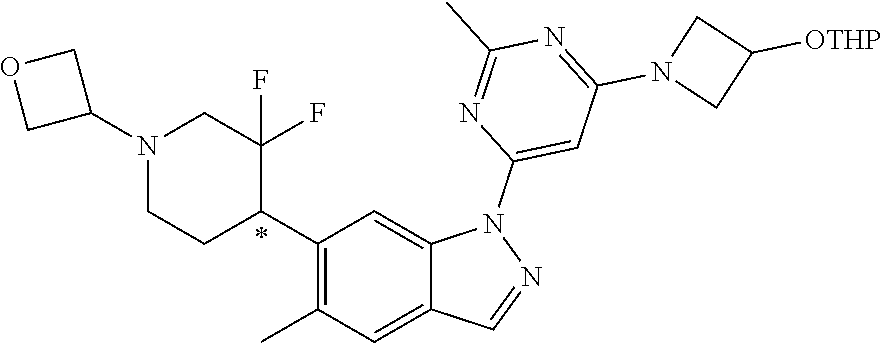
C1(C2C(F)(F)CN(C3COC3)CC2)=C(C)C=C2C(=C1)N(C1=CC(N3CC([OTHP])C3)=NC(C)=N1)N=C2
